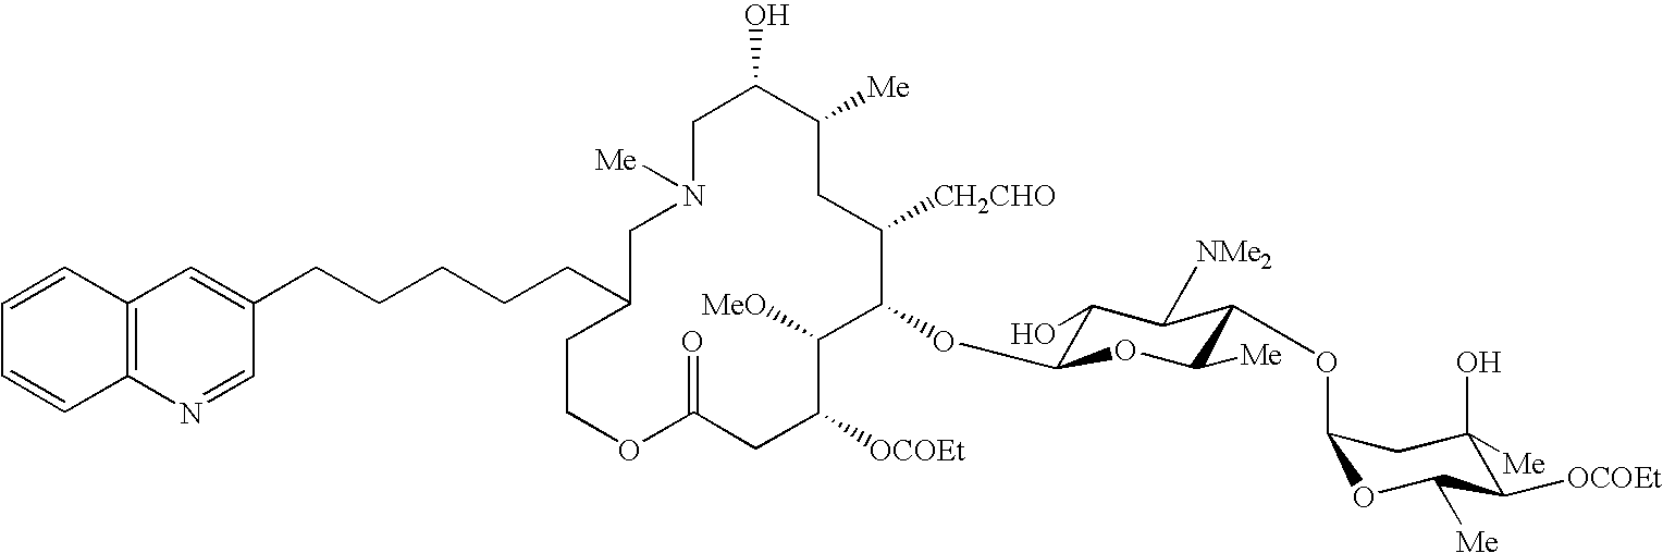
C1C(O)C([Me])CC([CH2CHO])C(OC2C(O)C([NMe2])C(OC3OC([Me])C([OCOEt])C(O)([Me])C3)C([Me])O2)C([MeO])C([OCOEt])CC(=O)OCCC(CCCCCC2=CC3=C(N=C2)C=CC=C3)CN1[Me]
